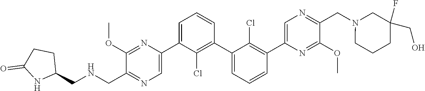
C1(C2=CN=C(CNCC3CCC(=O)N3)C(OC)=N2)=CC=CC(C2=CC=CC(C3=CN=C(CN4CC(CO)(F)CCC4)C(OC)=N3)=C2Cl)=C1Cl
